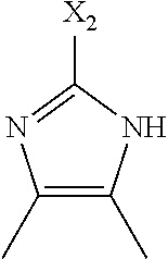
C1(C)=C(C)NC([X2])=N1
